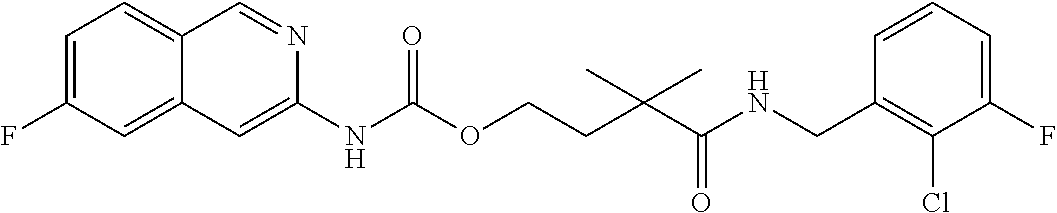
C1=CC(CNC(C(CCOC(NC2=CC3=CC(F)=CC=C3C=N2)=O)(C)C)=O)=C(Cl)C(F)=C1
